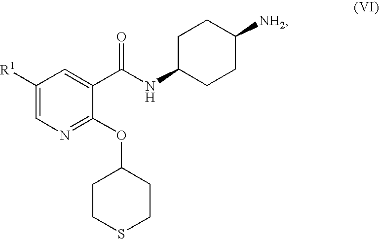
C1CC(NC(=O)C2=CC([R1])=CN=C2OC2CCSCC2)CCC1[NH2]
